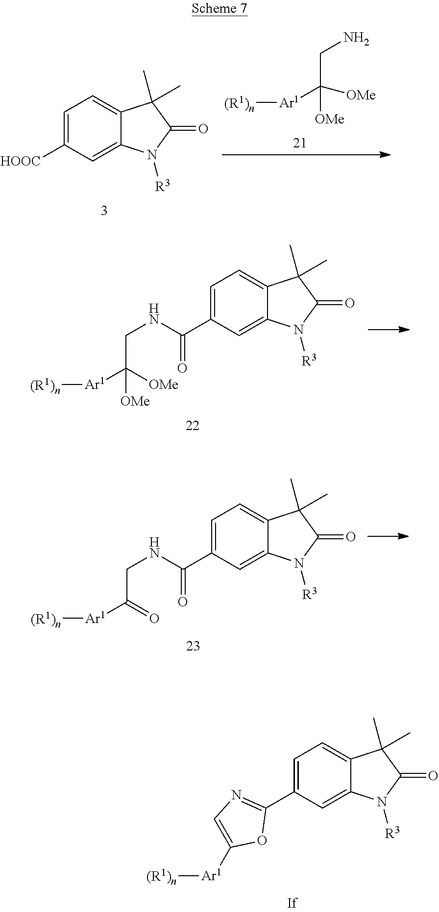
C1=C(C2=NC=C([Ar1][(R1)n])O2)C=C2C(=C1)C(C)(C)C(=O)N2[R3].C1=C(C(=O)NCC([Ar1][(R1)n])([OMe])[OMe])C=C2C(=C1)C(C)(C)C(=O)N2[R3].C1=C(C(=O)NCC([Ar1][(R1)n])=O)C=C2C(=C1)C(C)(C)C(=O)N2[R3].C1=C([HOOC])C=C2C(=C1)C(C)(C)C(=O)N2[R3].[Ar1]([(R1)n])C(CN)([OMe])[OMe]
